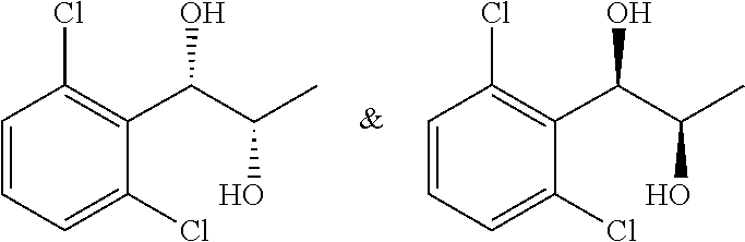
C1=CC(Cl)=C(C(C(C)O)O)C(Cl)=C1.C1=CC(Cl)=C(C(C(C)O)O)C(Cl)=C1
